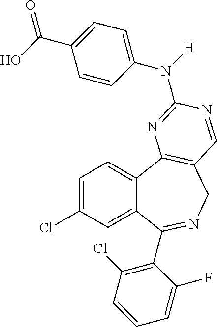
C1=C(Cl)C=C2C(=C1)C1=C(CN=C2C2=C(Cl)C=CC=C2F)C=NC(N(C2=CC=C(C(O)=O)C=C2)[H])=N1
